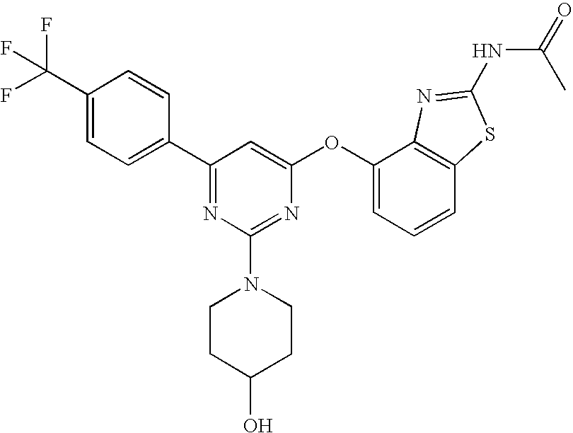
C1(C(F)(F)F)=CC=C(C2=NC(N3CCC(O)CC3)=NC(OC3=CC=CC4=C3N=C(NC(C)=O)S4)=C2)C=C1
